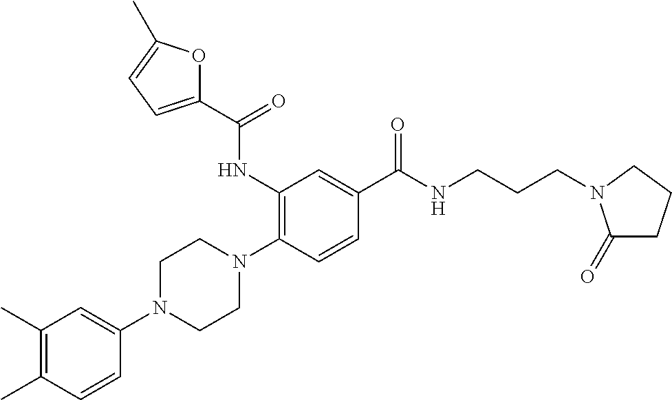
N1(C2=CC(C)=C(C)C=C2)CCN(C2=C(NC(C3=CC=C(C)O3)=O)C=C(C(NCCCN3C(=O)CCC3)=O)C=C2)CC1
